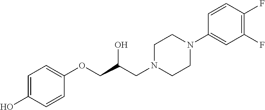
C1=CC(OCC(CN2CCN(C3=CC(F)=C(F)C=C3)CC2)O)=CC=C1O
